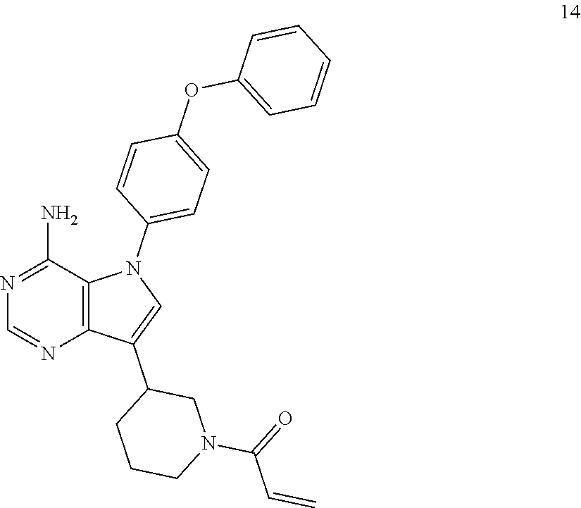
C(=C)C(N1CC(C2=CN(C3=CC=C(OC4=CC=CC=C4)C=C3)C3=C2N=CN=C3N)CCC1)=O
